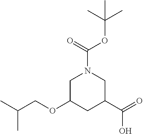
C1C(OCC(C)C)CC(C(=O)O)CN1C(=O)OC(C)(C)C
